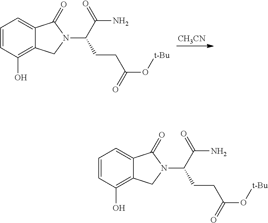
[CH3CN].C(C(N)=O)(CCC(O[t-Bu])=O)N1CC2=C(O)C=CC=C2C1=O.C(C(N)=O)(CCC(O[t-Bu])=O)N1CC2=C(O)C=CC=C2C1=O
